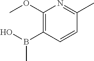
C1(OC)=C(B(O)C)C=CC(C)=N1
